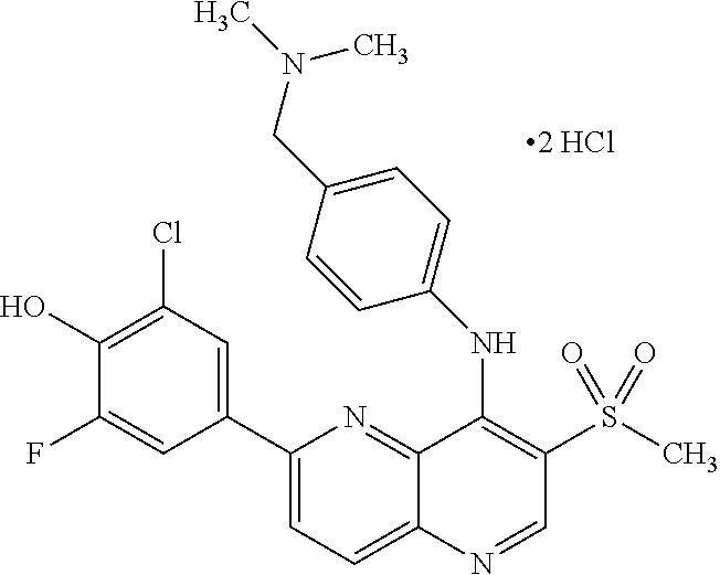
C1(C2=CC(Cl)=C(O)C(F)=C2)=CC=C2C(=N1)C(NC1=CC=C(CN(C)C)C=C1)=C(S(=O)(C)=O)C=N2
